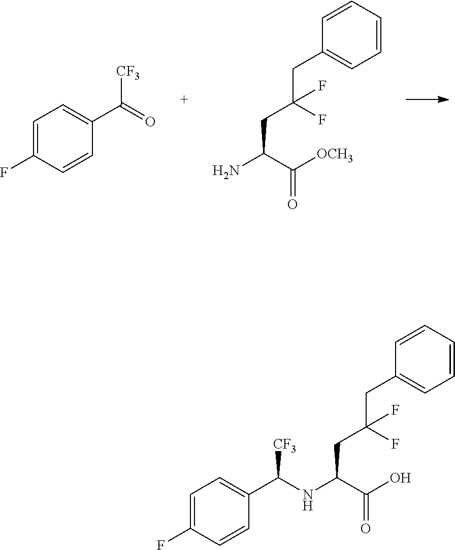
C1=C(F)C=CC(C(=O)[CF3])=C1.C1=CC(CC(CC(N)C([OCH3])=O)(F)F)=CC=C1.C1=CC(CC(CC(C(O)=O)NC(C2=CC=C(F)C=C2)[CF3])(F)F)=CC=C1
